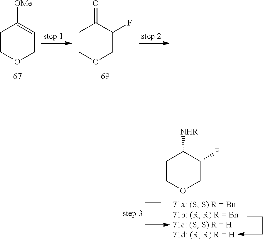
C1COCC(F)C1[NHR].C1COCC=C1[OMe].C1COCC(F)C1=O
